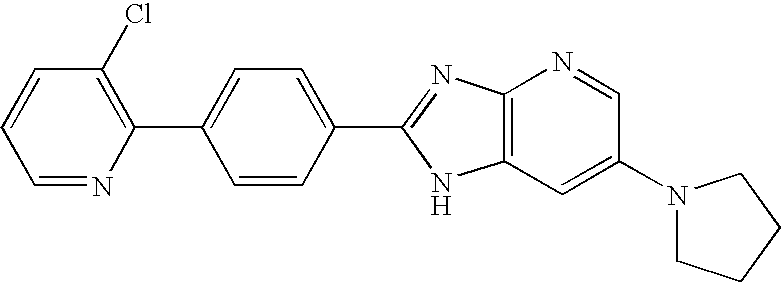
C1=NC(C2=CC=C(C3=NC4=C(N3)C=C(N3CCCC3)C=N4)C=C2)=C(Cl)C=C1
